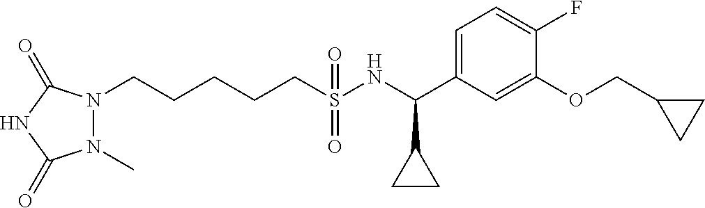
N1(CCCCCS(NC(C2=CC=C(F)C(OCC3CC3)=C2)C2CC2)(=O)=O)N(C)C(=O)NC1=O
